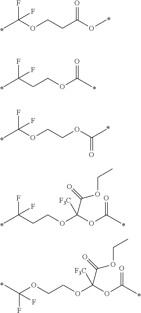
CC(OCCC(OC)=O)(F)F.CC(CCOC(C)=O)(F)F.CC(OCCOC(C)=O)(F)F.CC(CCOC(OC(C)=O)([F3C])C(OCC)=O)(F)F.C(OCCOC(OC(C)=O)([F3C])C(OCC)=O)(C)(F)F
